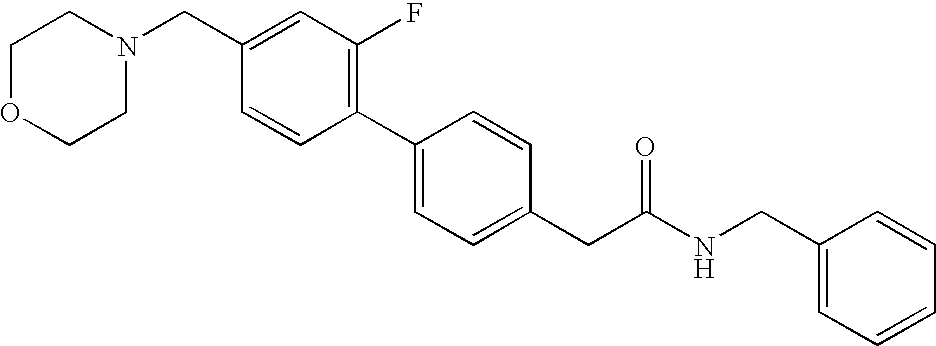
C1(CN2CCOCC2)=CC(F)=C(C2=CC=C(CC(NCC3=CC=CC=C3)=O)C=C2)C=C1
